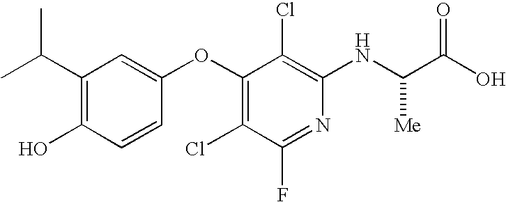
C1(C(C)C)=C(O)C=CC(OC2=C(Cl)C(F)=NC(NC(C(O)=O)[Me])=C2Cl)=C1
